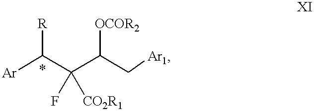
[Ar]C(C(C(C[Ar1])[OCOR2])(F)[CO2R1])[R]
